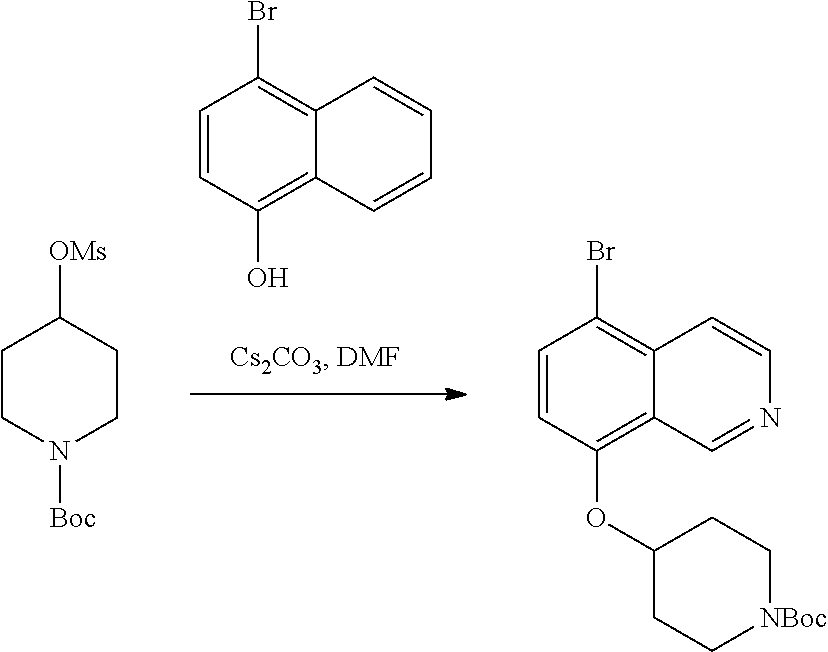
C1=CC(O)=C2C(=C1Br)C=CC=C2.C1CN([Boc])CCC1[OMs].C1=CC(OC2CC[NBoc]CC2)=C2C(=C1Br)C=CN=C2
